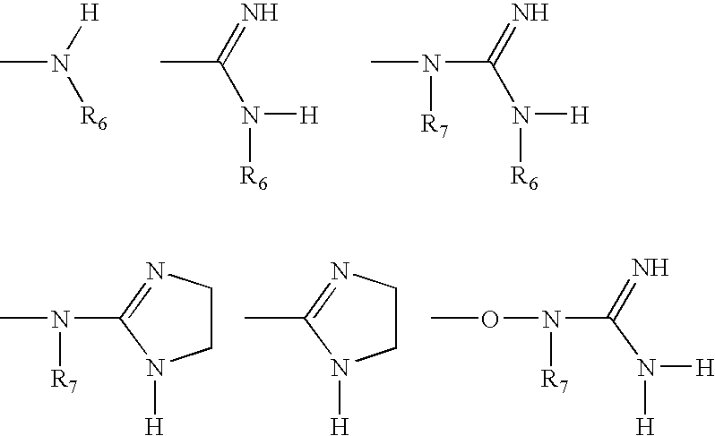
CN([H])[R6].CC(=N)N([H])[R6].N(C(=N)N([H])[R6])([R7])C.C1CN=C(N(C)[R7])N1[H].C1CN=C(C)N1[H].C(N([H])[H])(N(OC)[R7])=N
